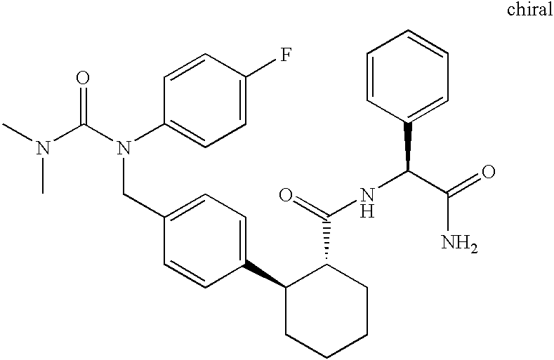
C1(CN(C(=O)N(C)C)C2=CC=C(F)C=C2)=CC=C(C2CCCCC2C(NC(C2=CC=CC=C2)C(=O)N)=O)C=C1
